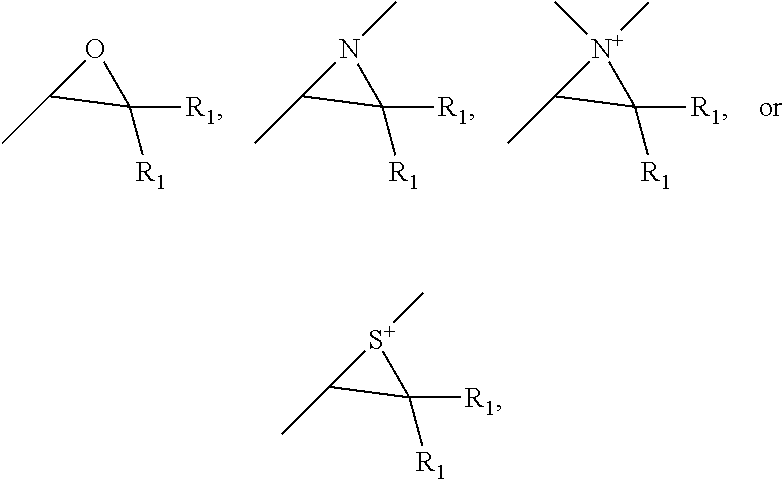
CC1OC1([R1])[R1].CC1N(C)C1([R1])[R1].CC1[N+](C)(C)C1([R1])[R1].CC1[S+](C)C1([R1])[R1]
